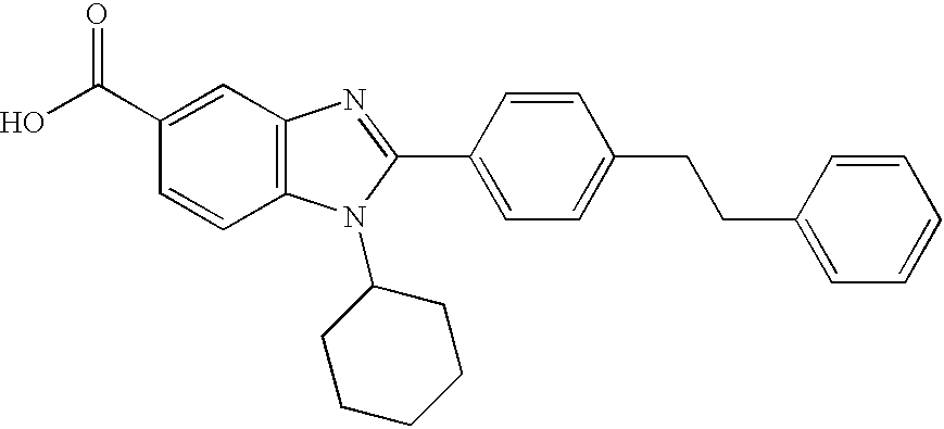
C1(C(O)=O)=CC2=C(C=C1)N(C1CCCCC1)C(C1=CC=C(CCC3=CC=CC=C3)C=C1)=N2
